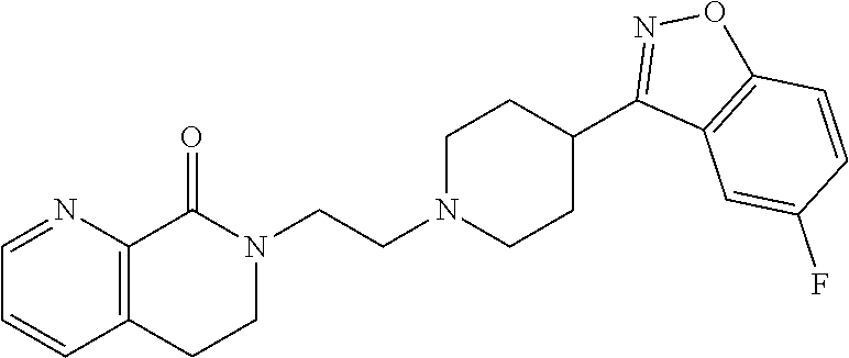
C1=CC2=C(N=C1)C(=O)N(CCN1CCC(C3=NOC4=C3C=C(F)C=C4)CC1)CC2
